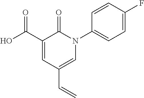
C1(N2C(=O)C(C(O)=O)=CC(C=C)=C2)=CC=C(F)C=C1
